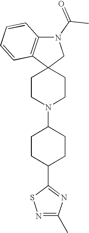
C1CN(C2CCC(C3=NC(C)=NS3)CC2)CCC12CN(C(C)=O)C1=C2C=CC=C1
